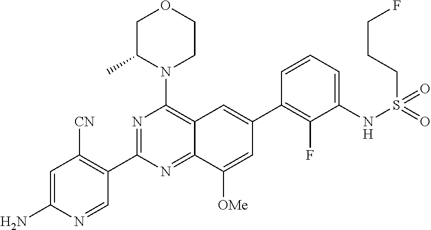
C12=NC(C3=C([CN])C=C(N)N=C3)=NC(N3CCOCC3C)=C1C=C(C1=C(F)C(NS(CCCF)(=O)=O)=CC=C1)C=C2[OMe]
